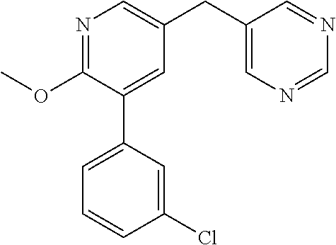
C1(OC)=NC=C(CC2=CN=CN=C2)C=C1C1=CC=CC(Cl)=C1
